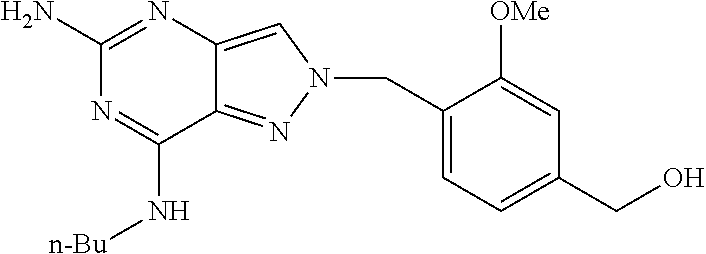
N1=C(N)N=C(N[n-Bu])C2=NN(CC3=CC=C(CO)C=C3[OMe])C=C12
